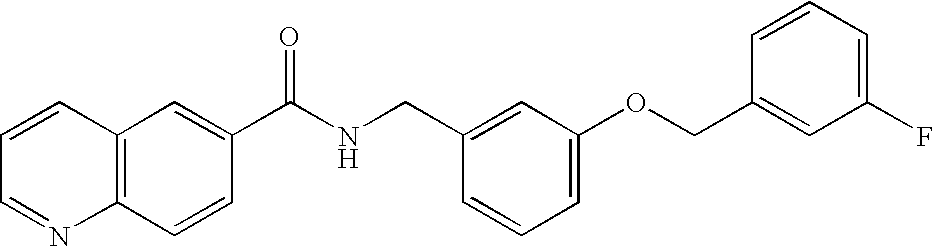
C12=C(C=C(C(NCC3=CC(OCC4=CC(F)=CC=C4)=CC=C3)=O)C=C1)C=CC=N2
